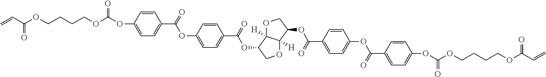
O=C(C1=CC=C(OC(OCCCCOC(C=C)=O)=O)C=C1)OC1=CC=C(C(=O)OC2COC3([H])C2([H])OCC3OC(C2=CC=C(OC(C3=CC=C(OC(OCCCCOC(C=C)=O)=O)C=C3)=O)C=C2)=O)C=C1
